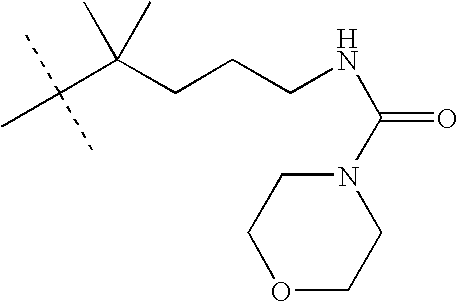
CC(C(CCCNC(=O)N1CCOCC1)(C)C)(C)C
